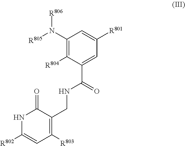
[R801]C1=CC(N([R805])[R806])=C([R804])C(C(=O)NCC2=C([R803])C=C([R802])NC2=O)=C1
